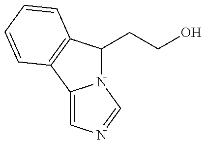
N12C(CCO)C3=C(C1=CN=C2)C=CC=C3
